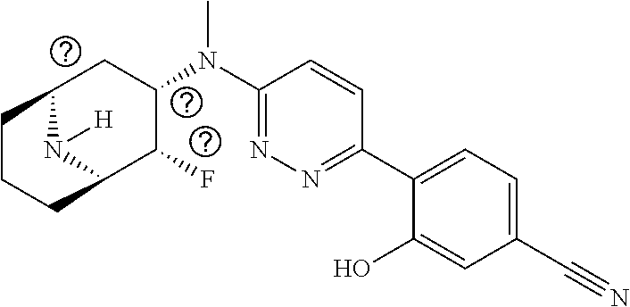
C1(C2=CC=C(C#N)C=C2O)=NN=C(N(C2CC3N([H])C(C2F)CCC3)C)C=C1
